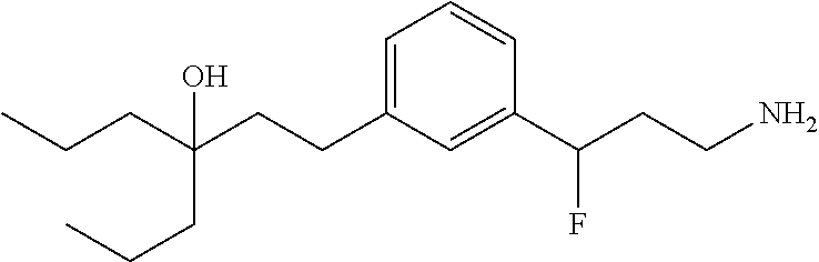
C1=C(CCC(CCC)(CCC)O)C=C(C(CCN)F)C=C1
